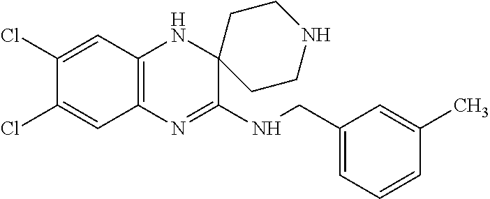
C12=C(N=C(NCC3=CC=CC(C)=C3)C3(N1)CCNCC3)C=C(Cl)C(Cl)=C2
